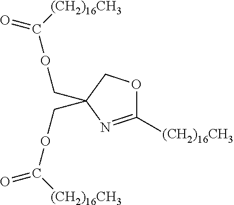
C1([(CH2)16CH3])=NC(COC(=O)[(CH2)16CH3])(COC([(CH2)16CH3])=O)CO1
